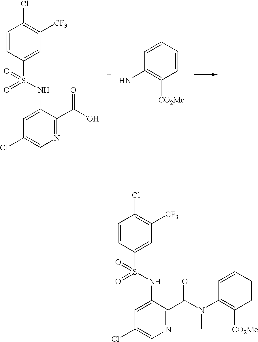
C1=CC(S(NC2=CC(Cl)=CN=C2C(O)=O)(=O)=O)=CC([CF3])=C1Cl.C1=CC=CC(NC)=C1[CO2Me].C1=CC(S(NC2=CC(Cl)=CN=C2C(N(C)C2=C([CO2Me])C=CC=C2)=O)(=O)=O)=CC([CF3])=C1Cl
